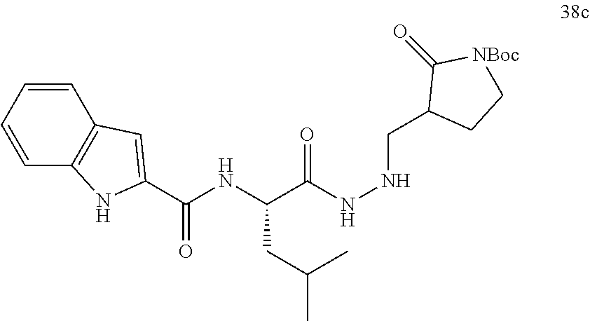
C(C(NNCC1CC[NBoc]C1=O)=O)(NC(C1=CC2=C(N1)C=CC=C2)=O)CC(C)C
